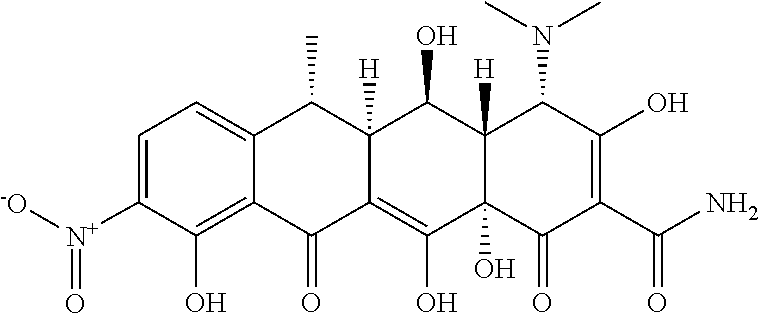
C1=C([N+]([-O])=O)C(O)=C2C(=C1)C(C)C1([H])C(=C(O)C3(O)C([H])(C1O)C(N(C)C)C(O)=C(C(N)=O)C3=O)C2=O
